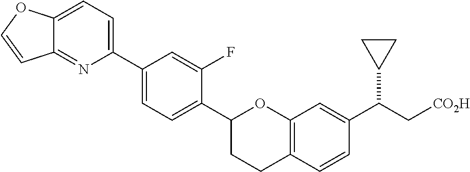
C1(C2=CC=C(C3CCC4=C(O3)C=C(C(C[CO2H])C3CC3)C=C4)C(F)=C2)=CC=C2C(=N1)C=CO2
